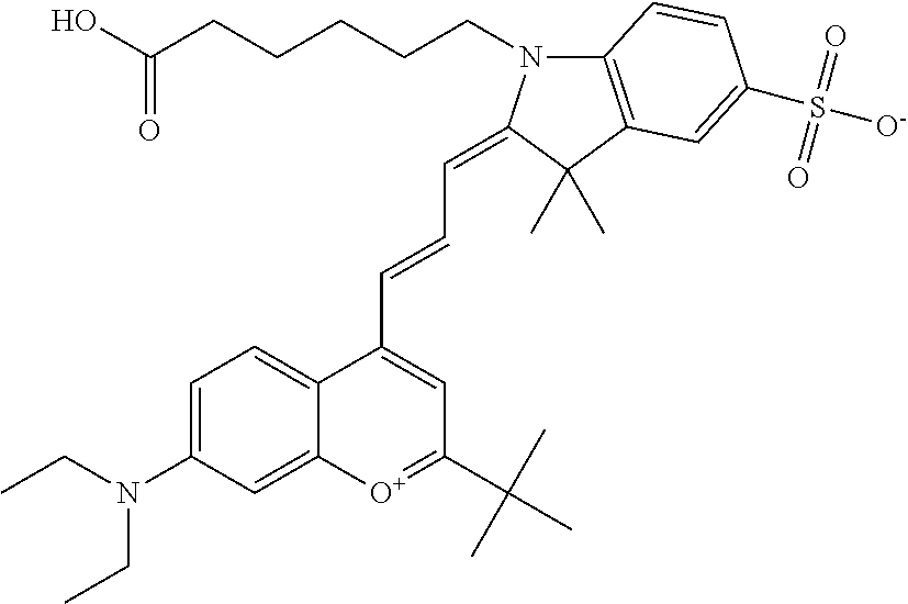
C12=C(C(C)(C)C(=CC=CC3=CC(C(C)(C)C)=[O+]C4=CC(N(CC)CC)=CC=C34)N1CCCCCC(O)=O)C=C(S([O-])(=O)=O)C=C2
